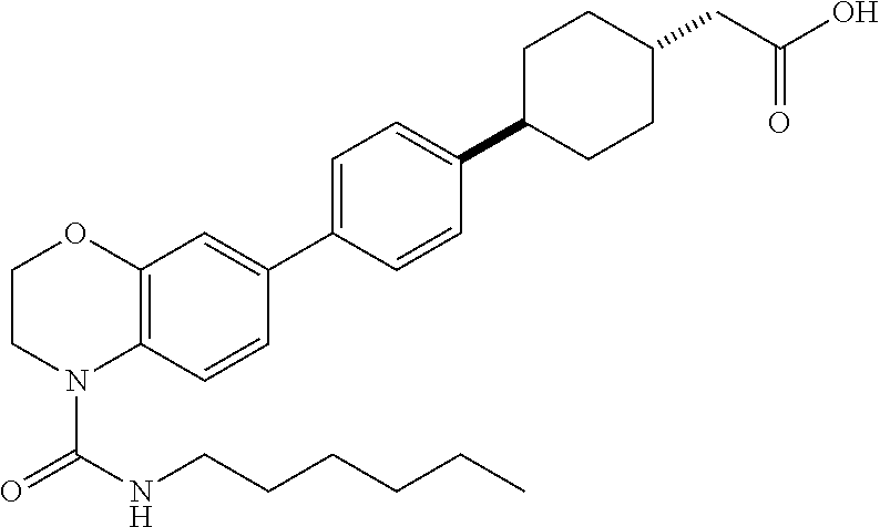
C12=C(C=CC(C3=CC=C(C4CCC(CC(O)=O)CC4)C=C3)=C1)N(C(NCCCCCC)=O)CCO2
